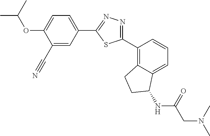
C1(C#N)=CC(C2=NN=C(C3=C4C(=CC=C3)C(NC(CN(C)C)=O)CC4)S2)=CC=C1OC(C)C
